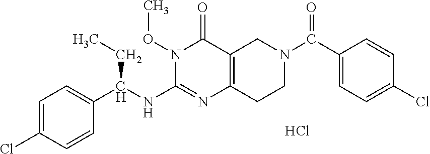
C1=C(Cl)C=CC(C(NC2=NC3=C(C(=O)N2OC)CN(C(C2=CC=C(Cl)C=C2)=O)CC3)CC)=C1.Cl
